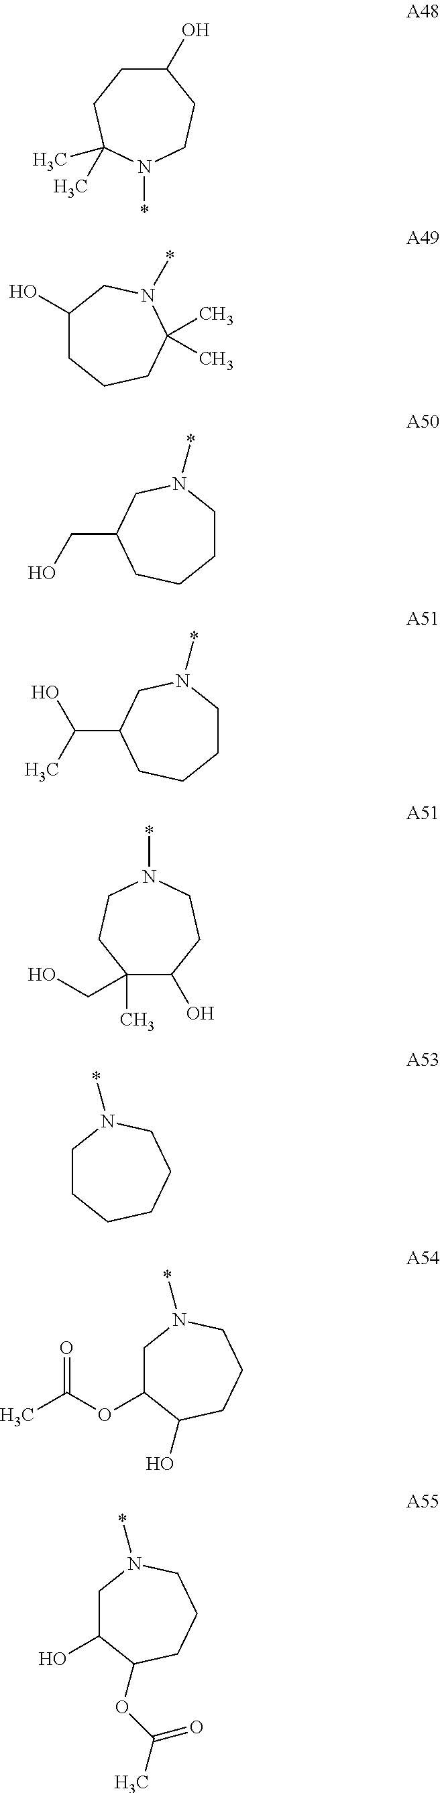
C1(O)CCC(C)(C)N(*)CC1.C1(O)CCCC(C)(C)N(*)C1.C1CN(*)CC(CO)CC1.C1CN(*)CC(C(C)O)CC1.C1(C)(CO)C(O)CCN(*)CC1.C1CCCCCN1*.C1C(OC(C)=O)C(O)CCCN1*.C1C(O)C(OC(C)=O)CCCN1*
